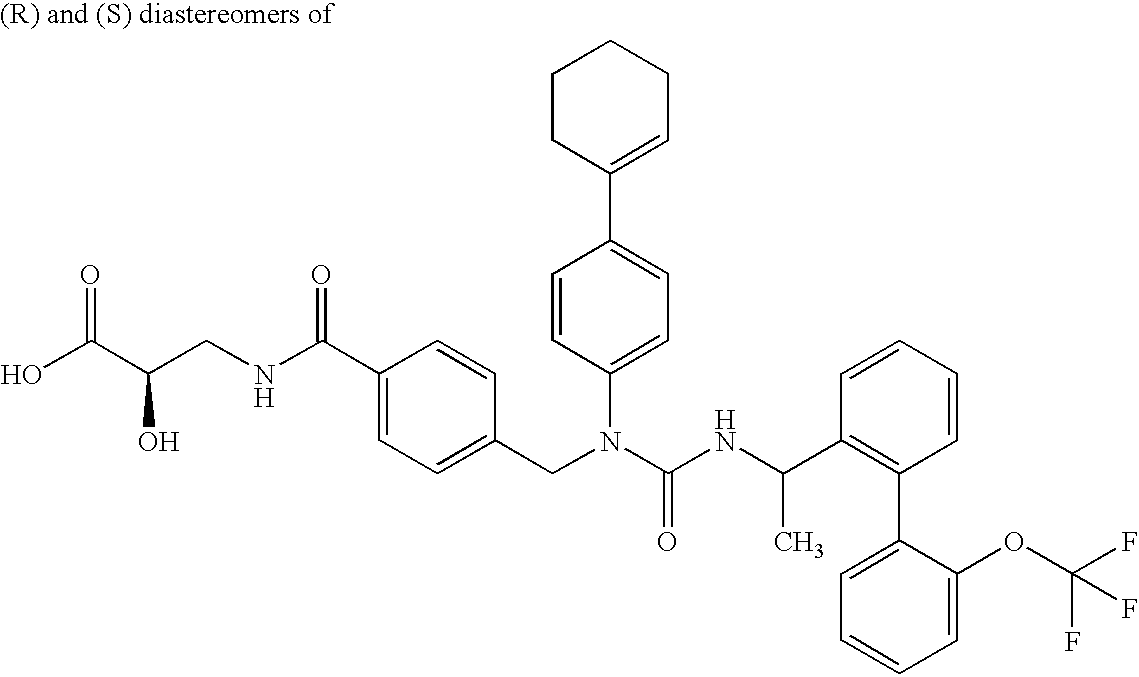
OC(C(CNC(C1=CC=C(CN(C(NC(C2=C(C3=CC=CC=C3OC(F)(F)F)C=CC=C2)C)=O)C2=CC=C(C3=CCCCC3)C=C2)C=C1)=O)O)=O
